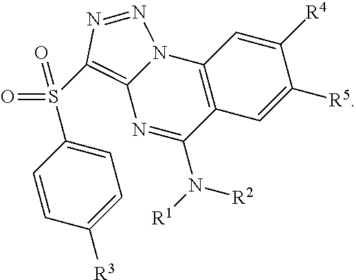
N12C(=C(S(C3=CC=C([R3])C=C3)(=O)=O)N=N1)N=C(N([R1])[R2])C1=C2C=C([R4])C([R5])=C1
